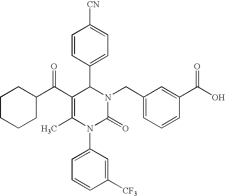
C1CCCC(C(C2=C(C)N(C3=CC=CC([CF3])=C3)C(=O)N(CC3=CC=CC(C(O)=O)=C3)C2C2=CC=C([CN])C=C2)=O)C1
